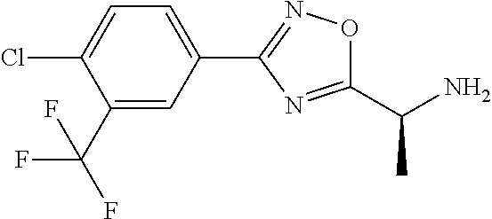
C1=C(Cl)C(C(F)(F)F)=CC(C2=NOC(C(N)C)=N2)=C1
